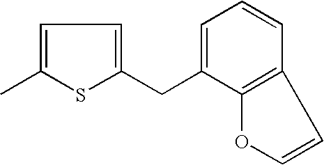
C1=C(C)SC(CC2=CC=CC3=C2OC=C3)=C1
